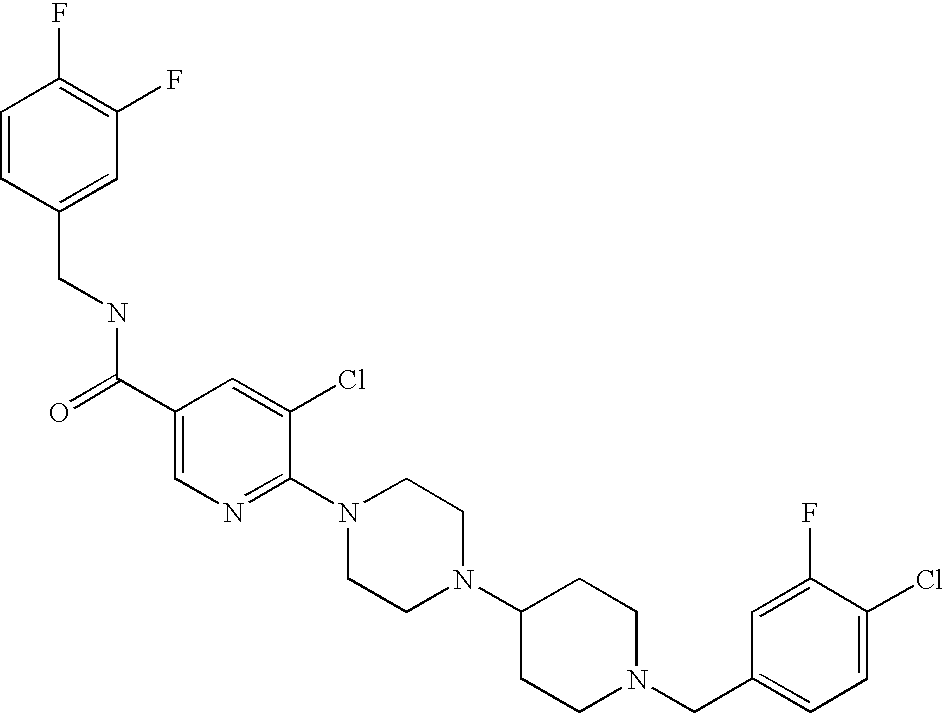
C(N1CCC(N2CCN(C3=NC=C(C(=O)NCC4=CC(F)=C(F)C=C4)C=C3Cl)CC2)CC1)C1=CC=C(Cl)C(F)=C1
